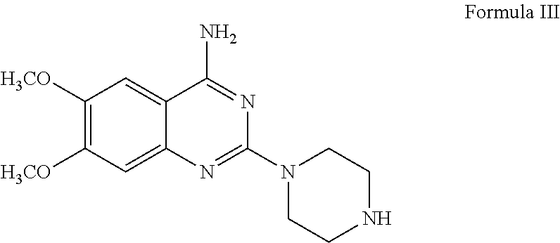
C1([H3CO])=C([H3CO])C=C2C(=C1)C(N)=NC(N1CCNCC1)=N2
